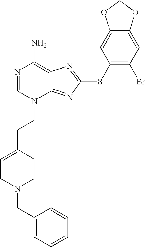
N1=CN(CCC2=CCN(CC3=CC=CC=C3)CC2)C2=NC(SC3=C(Br)C=C4C(=C3)OCO4)=NC2=C1N
